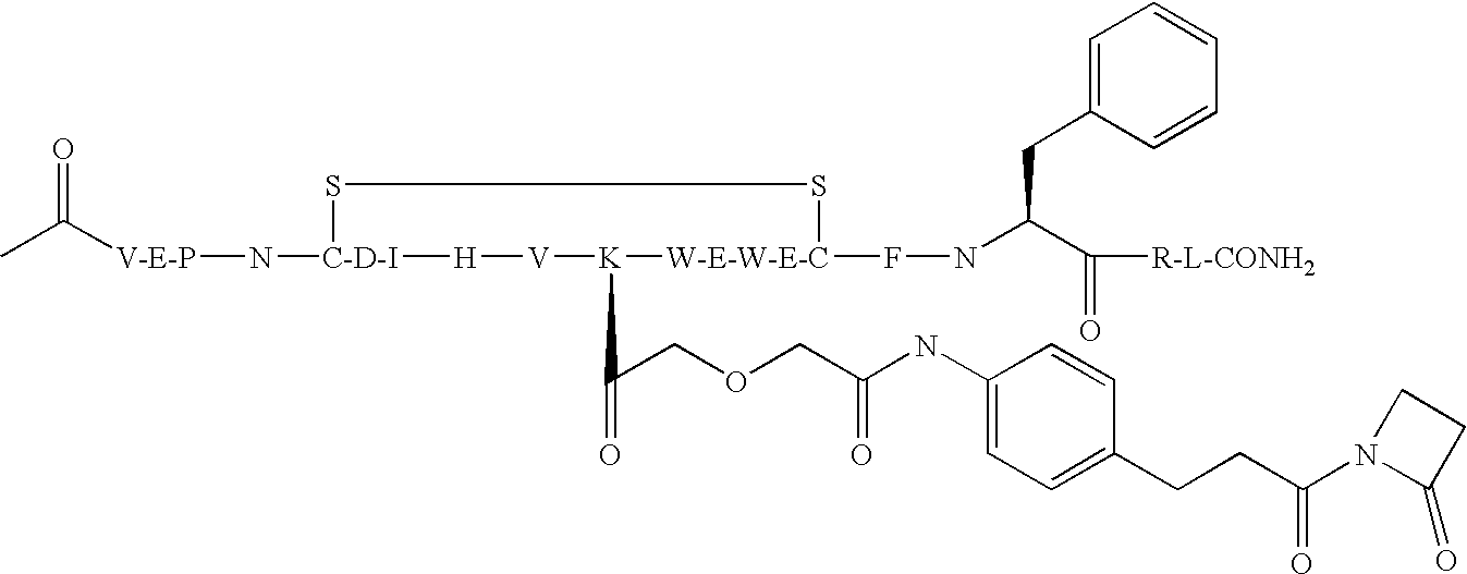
[V-E-P](N[C-D-I]1SS[W-E-W-E-C](FNC(C([R-L-CONH2])=O)CC2=CC=CC=C2)[K](C(COCC(NC2=CC=C(CCC(N3C(=O)CC3)=O)C=C2)=O)=O)[V][H]1)C(C)=O
